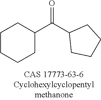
C1CCCC(C(C2CCCC2)=O)C1
